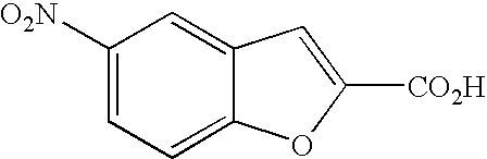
C1([O2N])=CC=C2C(=C1)C=C([CO2H])O2
